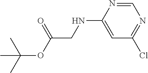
C(OC(CNC1=CC(Cl)=NC=N1)=O)(C)(C)C
